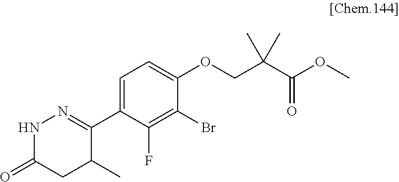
C1(C2=NNC(=O)CC2C)=CC=C(OCC(C(OC)=O)(C)C)C(Br)=C1F
